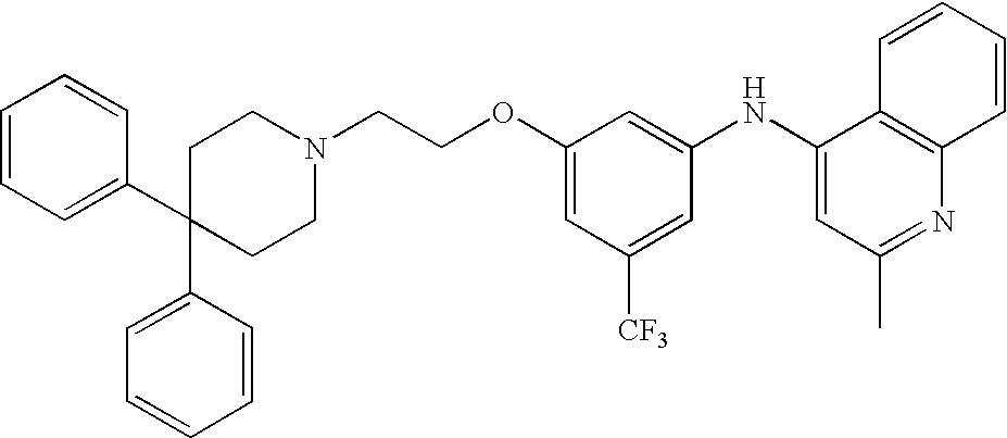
C1(NC2=CC(C)=NC3=C2C=CC=C3)=CC(OCCN2CCC(C3=CC=CC=C3)(C3=CC=CC=C3)CC2)=CC([CF3])=C1
